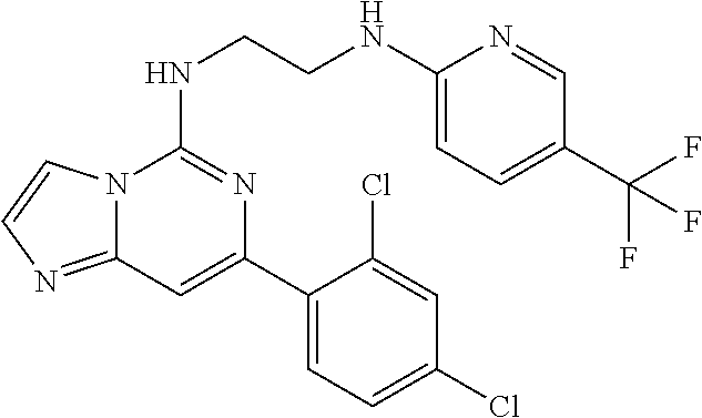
N12C(=NC=C1)C=C(C1=CC=C(Cl)C=C1Cl)N=C2NCCNC1=CC=C(C(F)(F)F)C=N1
